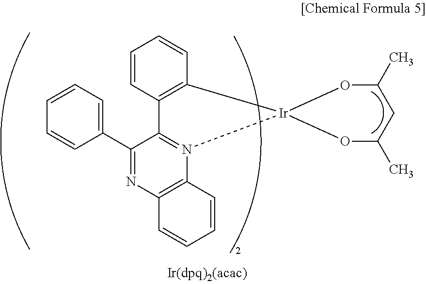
C1=CC2=C(C=C1)[Ir]1(N3=C2C(C2=CC=CC=C2)=NC2=C3C=CC=C2)OC(C)CC(C)O1
